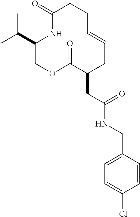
C1(C(C)C)COC(=O)C(CC(NCC2=CC=C(Cl)C=C2)=O)CC=CCCC(=O)N1
